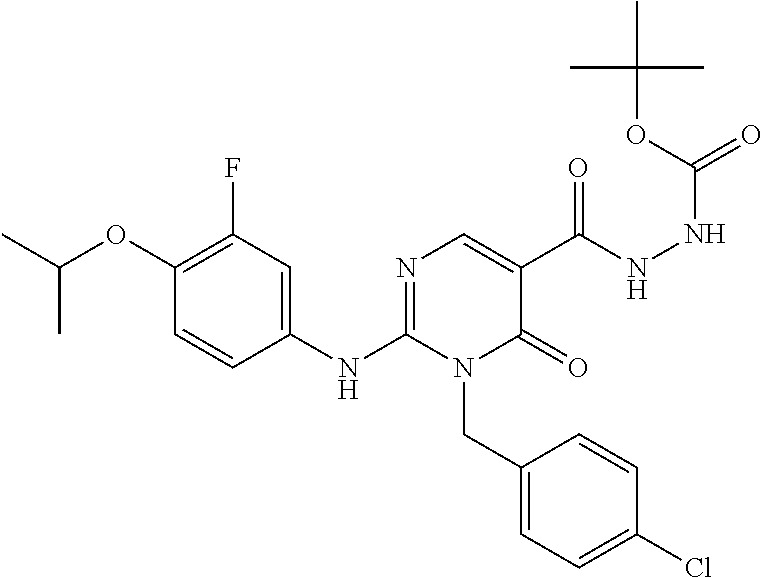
C1(OC(C)C)=C(F)C=C(NC2=NC=C(C(NNC(=O)OC(C)(C)C)=O)C(=O)N2CC2=CC=C(Cl)C=C2)C=C1
